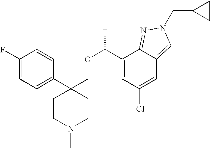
C1(C2(COC(C3=CC(Cl)=CC4=CN(CC5CC5)N=C34)C)CCN(C)CC2)=CC=C(F)C=C1
